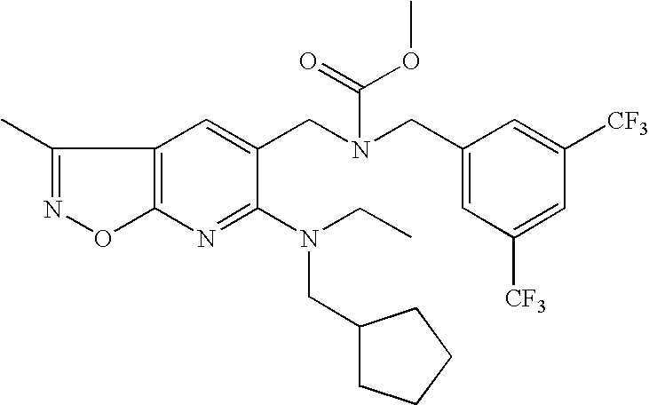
C1(C)=NOC2=C1C=C(CN(CC1=CC([CF3])=CC([CF3])=C1)C(=O)OC)C(N(CC)CC1CCCC1)=N2
